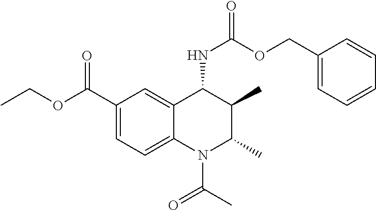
C1(C(=O)OCC)=CC=C2C(=C1)C(NC(=O)OCC1=CC=CC=C1)C(C)C(C)N2C(=O)C
